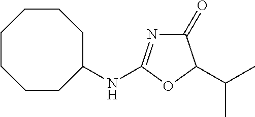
C1(=O)N=C(NC2CCCCCCC2)OC1C(C)C
